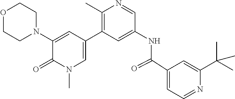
O1CCN(C2=CC(C3=C(C)N=CC(NC(C4=CC=NC(C(C)(C)C)=C4)=O)=C3)=CN(C)C2=O)CC1
